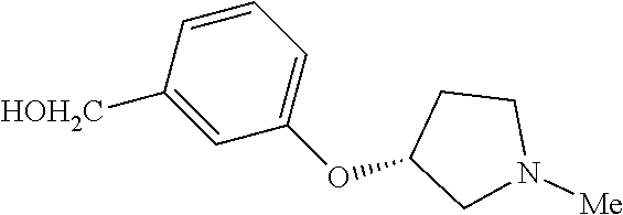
C1=CC([HOH2C])=CC(OC2CN([Me])CC2)=C1
